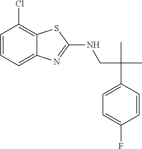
C(CNC1=NC2=CC=CC(Cl)=C2S1)(C1=CC=C(F)C=C1)(C)C
